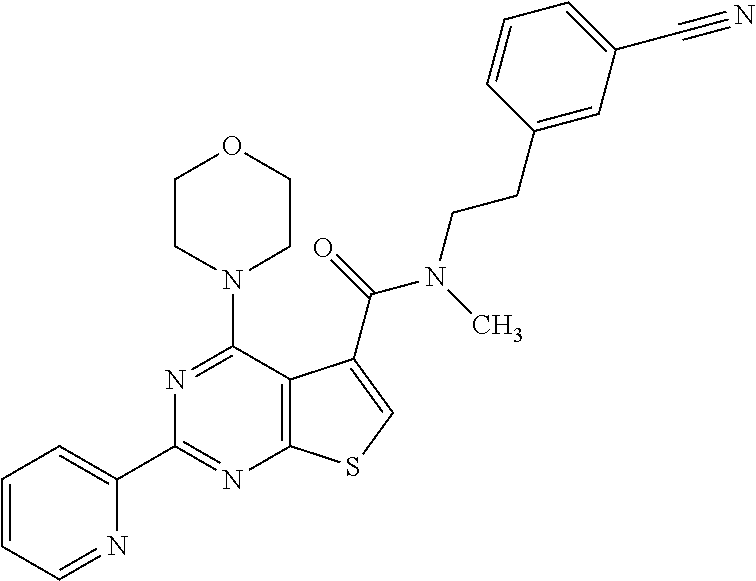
C1(C2=NC3=C(C(N4CCOCC4)=N2)C(C(N(CCC2=CC(C#N)=CC=C2)C)=O)=CS3)=CC=CC=N1
